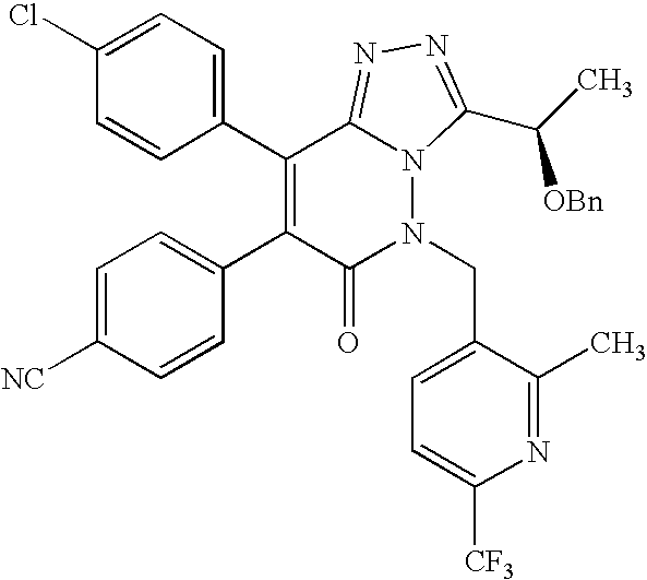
C1=C(Cl)C=CC(C2=C(C3=CC=C([NC])C=C3)C(=O)N(CC3=CC=C([CF3])N=C3C)N3C2=NN=C3C([OBn])C)=C1
